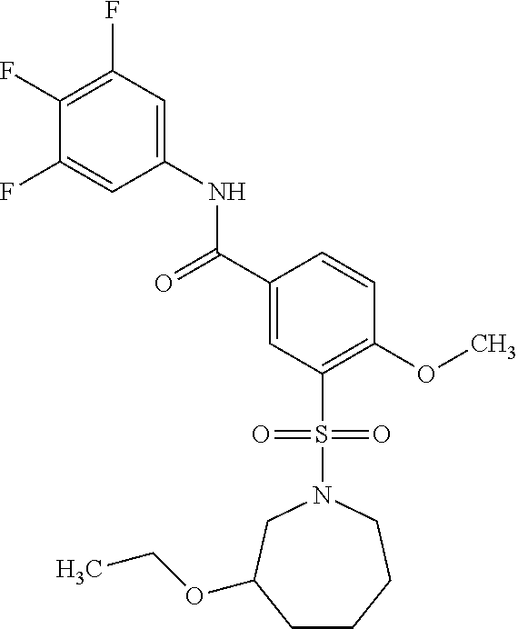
C1(F)=C(F)C=C(NC(C2=CC(S(=O)(=O)N3CC(OCC)CCCC3)=C(OC)C=C2)=O)C=C1F
